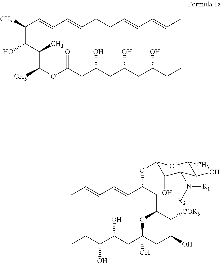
CC=CC=CC(CC1C([COR3])C(O)CC(CC(C(CC)O)O)(O)O1)OC1C(O)C(N([R2])[R1])C(O)C(C)O1.CC(C=CC=CCCC=CC=CC)C(C(C(OC(CC(CC(CC(CC)O)O)O)=O)C)C)O
